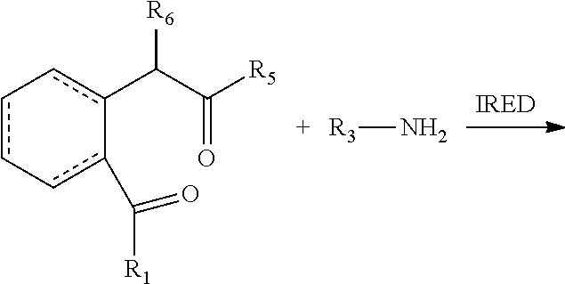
c1(C([R1])=O)c-cc-cc-1C(C([R5])=O)[R6].[R3]N
